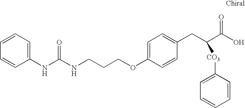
C1=CC=CC=C1NC(NCCCOC1=CC=C(CC(C(O)=O)[CO3]C2=CC=CC=C2)C=C1)=O
